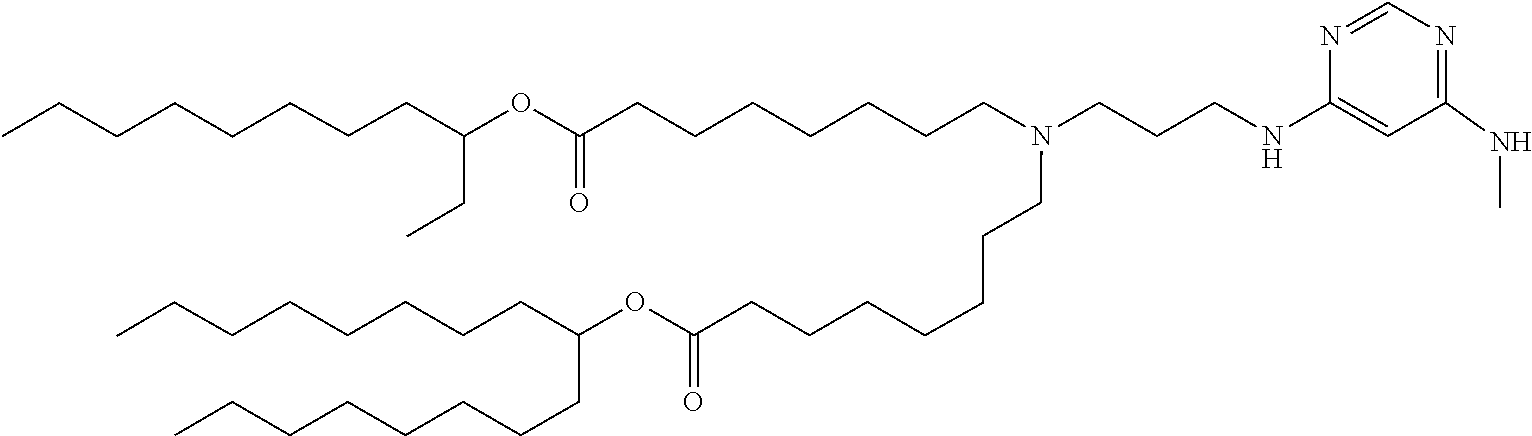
O(C(=O)CCCCCCCN(CCCCCCCC(OC(CC)CCCCCCCC)=O)CCCNC1=CC(NC)=NC=N1)C(CCCCCCCC)CCCCCCCC
